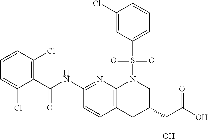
C1(C(NC2=NC3=C(C=C2)CC(C(C(O)=O)O)CN3S(C2=CC=CC(Cl)=C2)(=O)=O)=O)=C(Cl)C=CC=C1Cl
